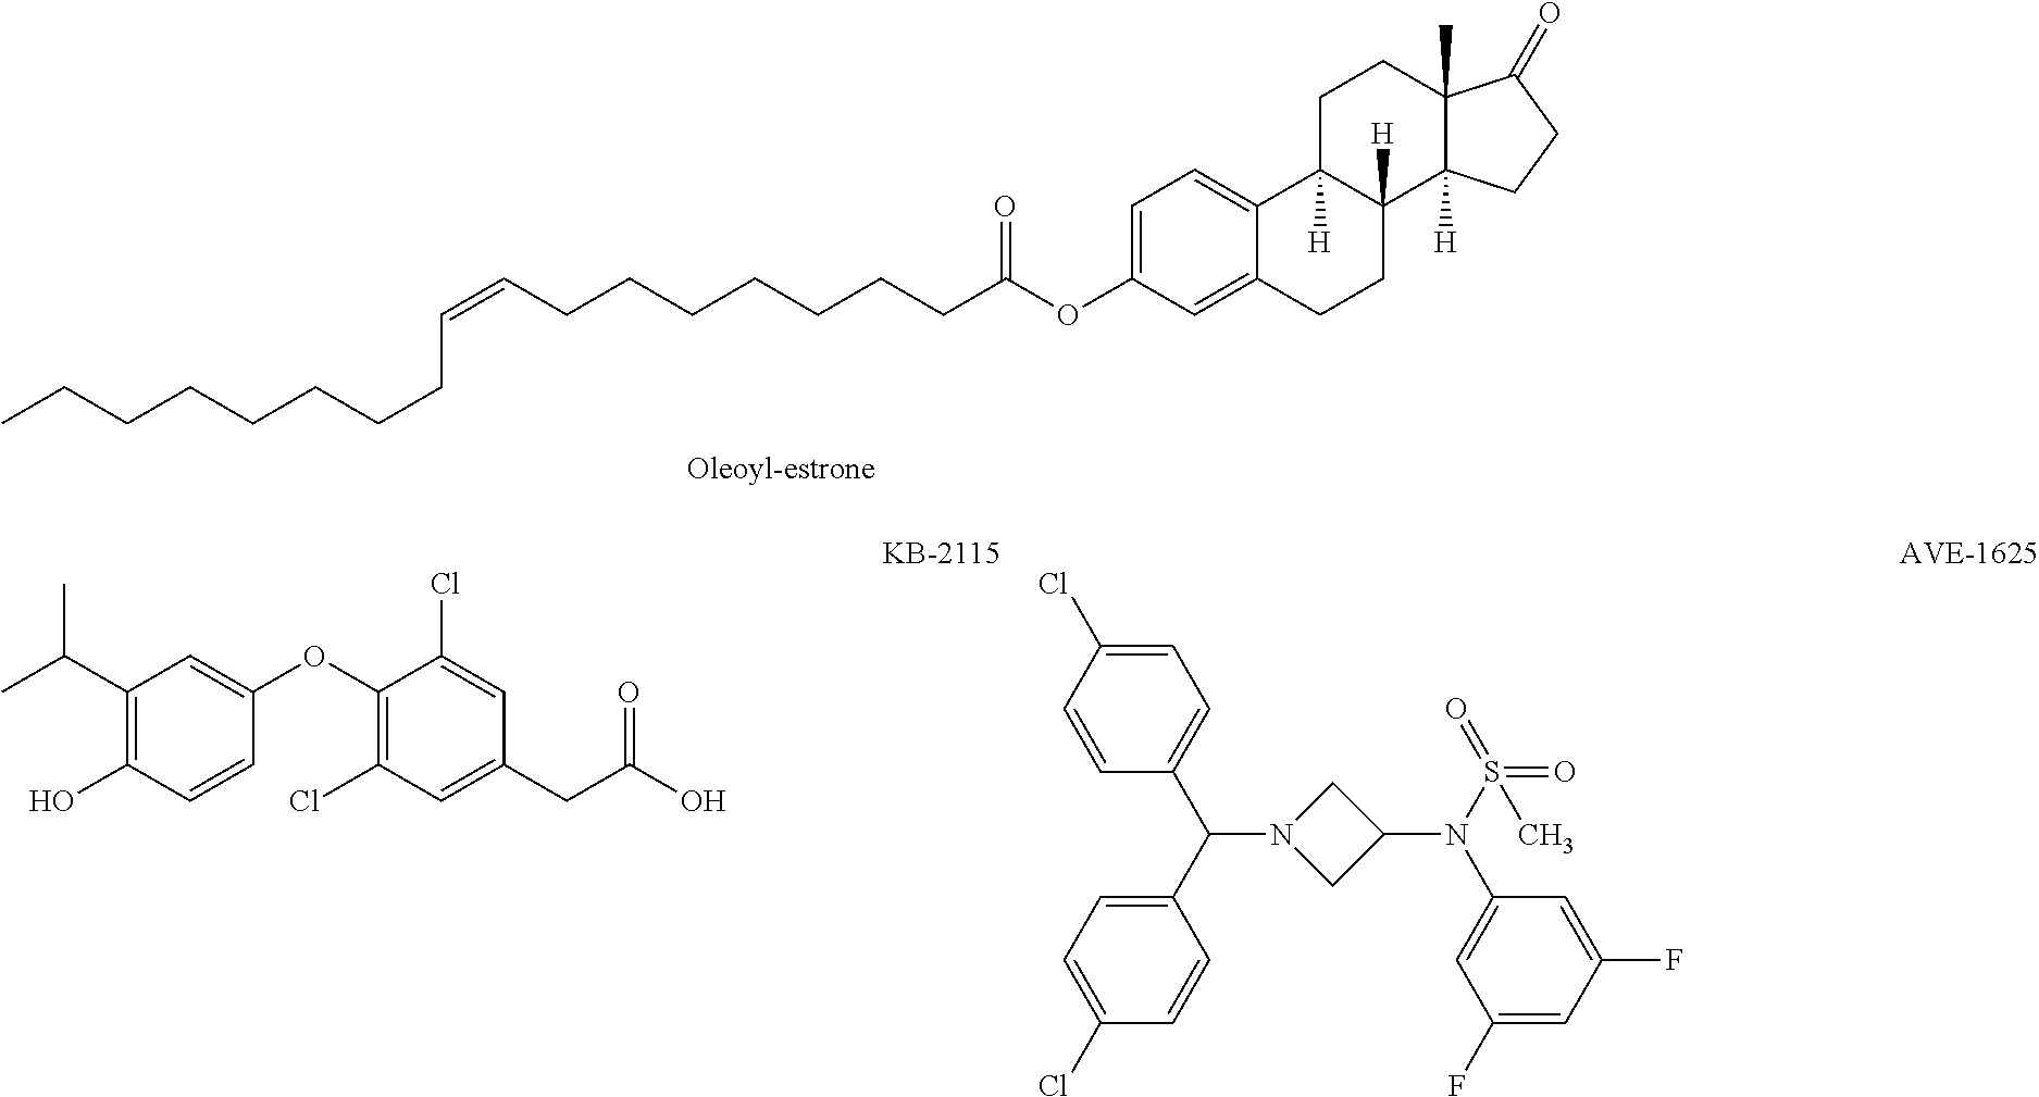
CCCCCCCCC=CCCCCCCCC(OC1=CC=C2C(=C1)CCC1([H])C2([H])CCC2(C)C1([H])CCC2=O)=O.C1(OC2=C(Cl)C=C(CC(O)=O)C=C2Cl)=CC(C(C)C)=C(O)C=C1.C1(C(C2=CC=C(Cl)C=C2)N2CC(N(S(=O)(=O)C)C3=CC(F)=CC(F)=C3)C2)=CC=C(Cl)C=C1
